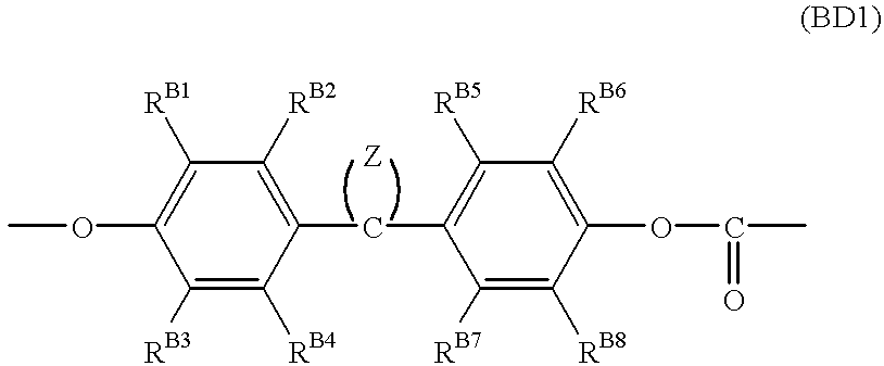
C1([RB3])=C([RB4])C(CC2=C([RB5])C([RB6])=C(OC(C)=O)C([RB8])=C2[RB7])=C([RB2])C([RB1])=C1OC.[Z]
